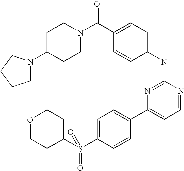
C1C(N2CCCC2)CCN(C(C2=CC=C(NC3=NC(C4=CC=C(S(C5CCOCC5)(=O)=O)C=C4)=CC=N3)C=C2)=O)C1
